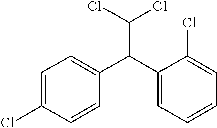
C1=C(Cl)C=CC(C(C(Cl)Cl)C2=CC=CC=C2Cl)=C1
